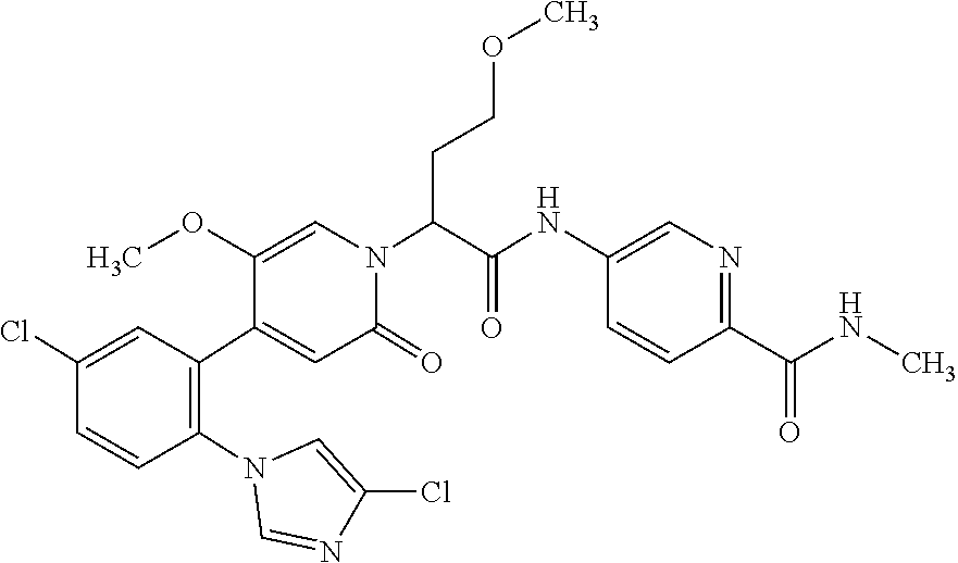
C1(Cl)=CC(C2=CC(=O)N(C(C(NC3=CN=C(C(NC)=O)C=C3)=O)CCOC)C=C2OC)=C(N2C=NC(Cl)=C2)C=C1
